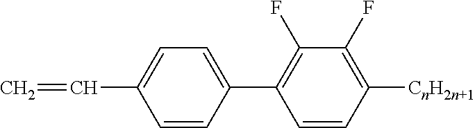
C1=C(C=C)C=CC(C2=C(F)C(F)=C([CnH2n+1])C=C2)=C1
